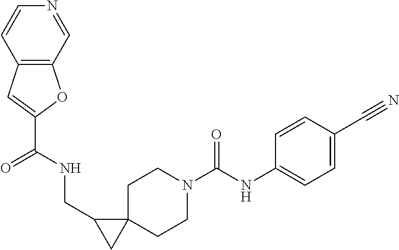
C12=C(C=NC=C1)OC(C(=O)NCC1CC13CCN(C(NC1=CC=C(C#N)C=C1)=O)CC3)=C2
